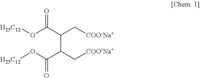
[H25C12]OC(C(C[COO-Na+])C(C[COO-Na+])C(O[H25C12])=O)=O
